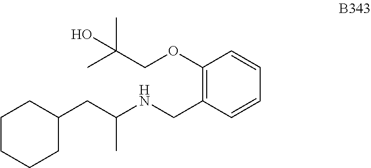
C1CCCC(CC(NCC2=C(OCC(C)(C)O)C=CC=C2)C)C1
